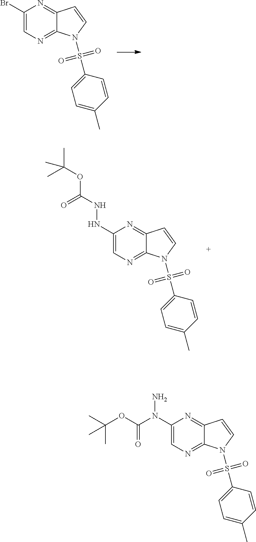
C1(Br)=CN=C2C(=N1)C=CN2S(=O)(=O)C1=CC=C(C)C=C1.C1(NNC(=O)OC(C)(C)C)=CN=C2C(=N1)C=CN2S(=O)(=O)C1=CC=C(C)C=C1.C1(N(N)C(=O)OC(C)(C)C)=CN=C2C(=N1)C=CN2S(=O)(=O)C1=CC=C(C)C=C1
